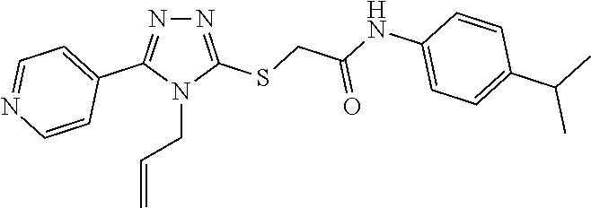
N1=C(SCC(NC2=CC=C(C(C)C)C=C2)=O)N(CC=C)C(C2=CC=NC=C2)=N1
